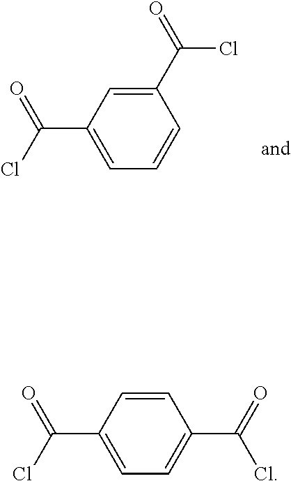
C1=C(C(Cl)=O)C=C(C(=O)Cl)C=C1.C1=C(C(Cl)=O)C=CC(C(=O)Cl)=C1
